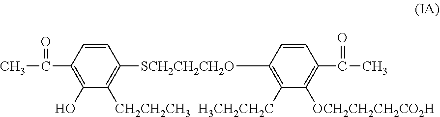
C1(C(C)=O)=C(O)C([CH2CH2CH3])=C([SCH2CH2CH2O]C2=C([H3CH2CH2C])C([OCH2CH2CH2CO2H])=C(C(C)=O)C=C2)C=C1
